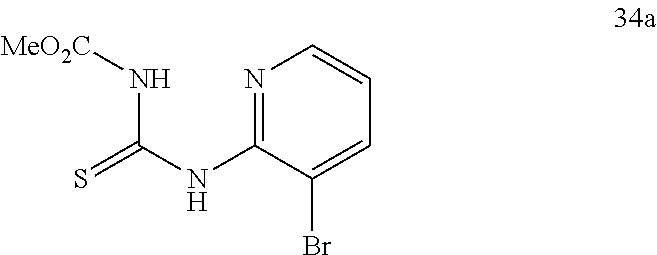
N1=C(NC(=S)N[MeO2C])C(Br)=CC=C1
